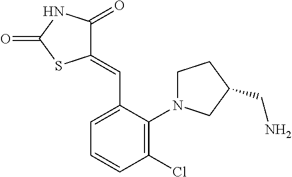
C1(=CC2=CC=CC(Cl)=C2N2CCC(CN)C2)C(=O)NC(=O)S1
